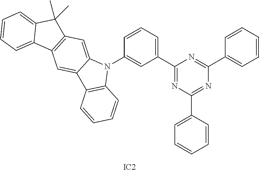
C1(C2=CC=CC(N3C4=CC5=C(C=C4C4=C3C=CC=C4)C3=CC=CC=C3C5(C)C)=C2)=NC(C2=CC=CC=C2)=NC(C2=CC=CC=C2)=N1.[IC2]
